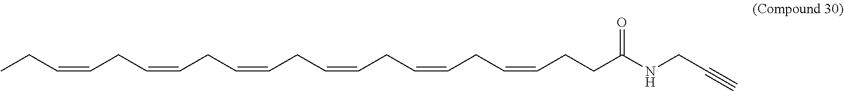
CCC=CCC=CCC=CCC=CCC=CCC=CCCC(NCC#C)=O
